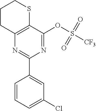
C1CC2=C(SC1)C(OS([CF3])(=O)=O)=NC(C1=CC(Cl)=CC=C1)=N2
